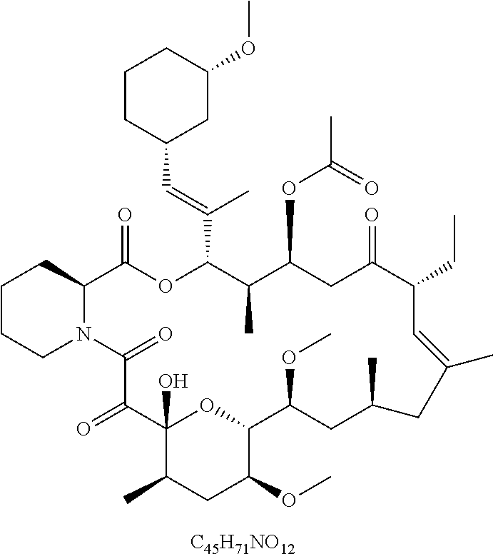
C1CCN2C(C1)C(=O)OC(C(=CC1CC(OC)CCC1)C)C(C)C(OC(C)=O)CC(=O)C(CC)C=C(C)CC(C)CC(OC)C1OC(O)(C(=O)C2=O)C(C)CC1OC.[C45H71NO12]
